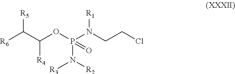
[R6]C(C(OP(N(CCCl)[R1])(N([R2])[R3])=O)[R4])[R5]
